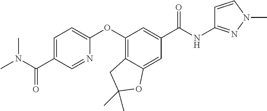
C1=C(C(N(C)C)=O)C=NC(OC2=C3C(=CC(C(=O)NC4=NN(C)C=C4)=C2)OC(C)(C)C3)=C1
